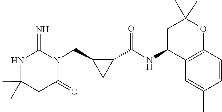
C1(C)(C)NC(=N)N(CC2CC2C(NC2C3=C(OC(C)(C)C2)C=CC(C)=C3)=O)C(=O)C1
